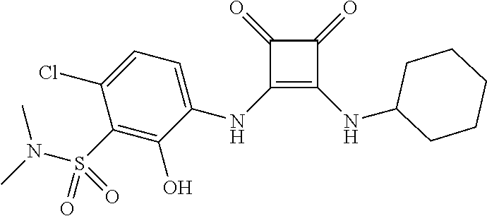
C1(=O)C(NC2=CC=C(Cl)C(S(N(C)C)(=O)=O)=C2O)=C(NC2CCCCC2)C1=O
